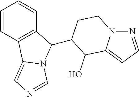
C1=CC2=C(C=C1)C(C1CCN3N=CC=C3C1O)N1C2=CN=C1
